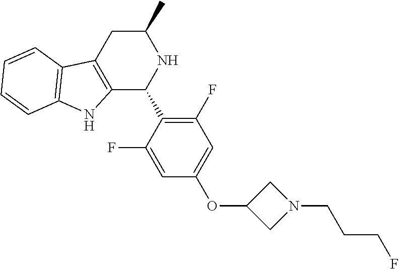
C12=C(CC(C)NC1C1=C(F)C=C(OC3CN(CCCF)C3)C=C1F)C1=C(N2)C=CC=C1
